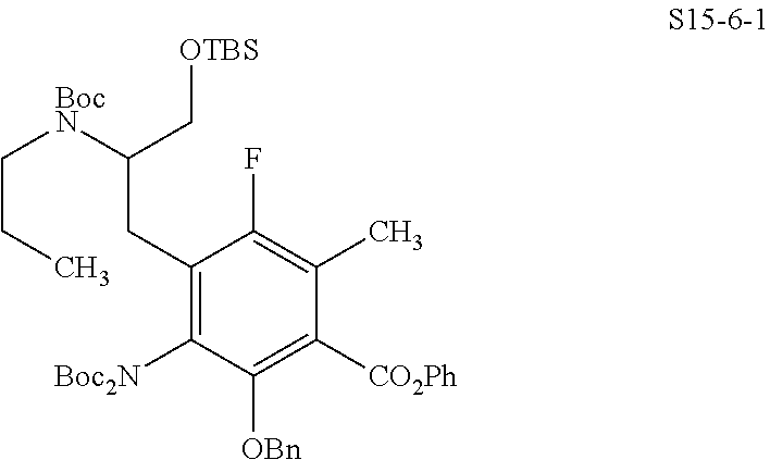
C1(CC([BocN]CCC)C[OTBS])=C([Boc2N])C([OBn])=C([CO2Ph])C(C)=C1F
